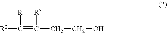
[R2]C(=C(CCO)[R3])[R1]
